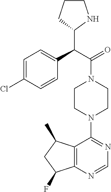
C12=C(N=CN=C1N1CCN(C(=O)C(C3NCCC3)C3=CC=C(Cl)C=C3)CC1)C(F)CC2C
